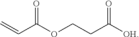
C(C(OCCC([OH])=O)=O)=C
